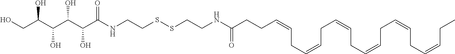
C(C(NCCSSCCNC(CCC=CCC=CCC=CCC=CCC=CCC=CCC)=O)=O)(C(C(C(CO)O)O)O)O
